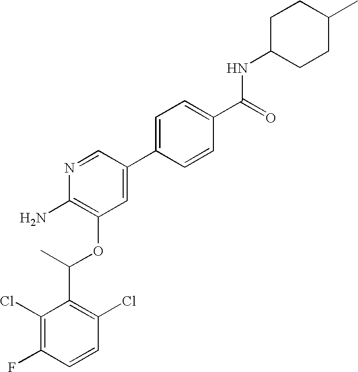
C1(Cl)=C(F)C=CC(Cl)=C1C(C)OC1=C(N)N=CC(C2=CC=C(C(=O)NC3CCC(C)CC3)C=C2)=C1
